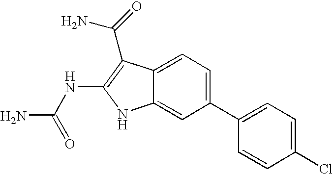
C1(C2=CC=C(Cl)C=C2)=CC=C2C(=C1)NC(NC(N)=O)=C2C(N)=O
